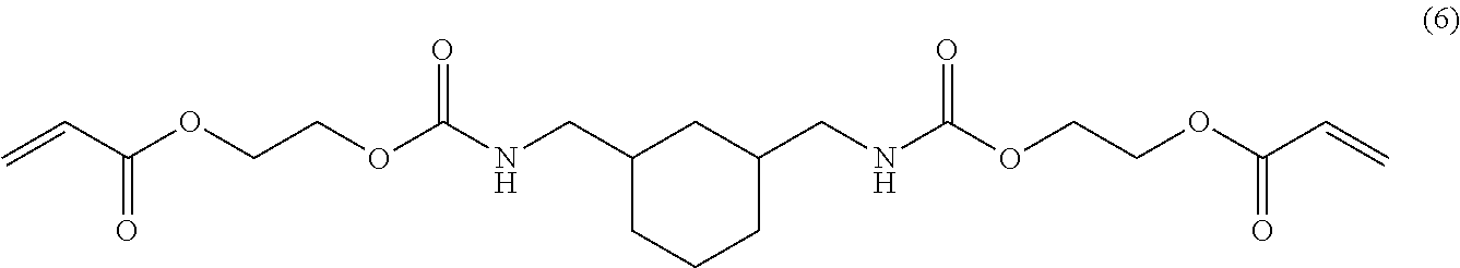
C=CC(OCCOC(NCC1CCCC(CNC(OCCOC(C=C)=O)=O)C1)=O)=O
